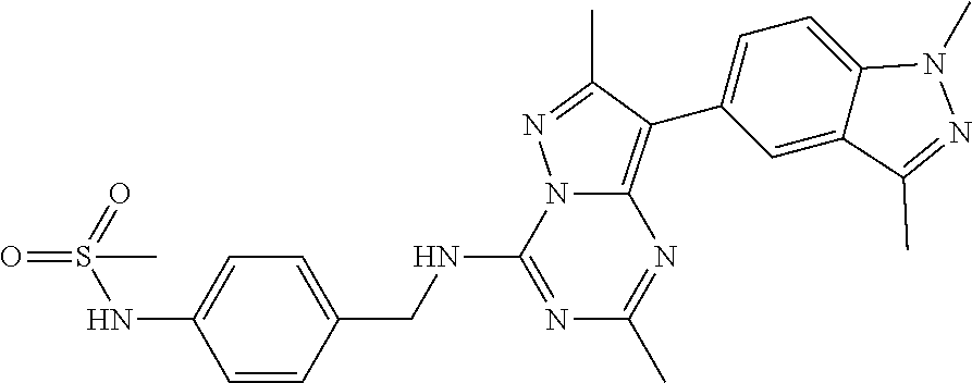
N1=C(NCC2=CC=C(NS(=O)(=O)C)C=C2)N2C(=C(C3=CC=C4C(=C3)C(C)=NN4C)C(C)=N2)N=C1C
